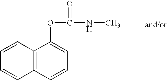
C12=C(C=CC=C1OC(NC)=O)C=CC=C2
